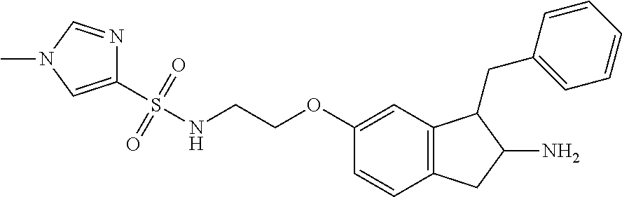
C12=C(C=C(OCCNS(C3=CN(C)C=N3)(=O)=O)C=C1)C(CC1=CC=CC=C1)C(N)C2
